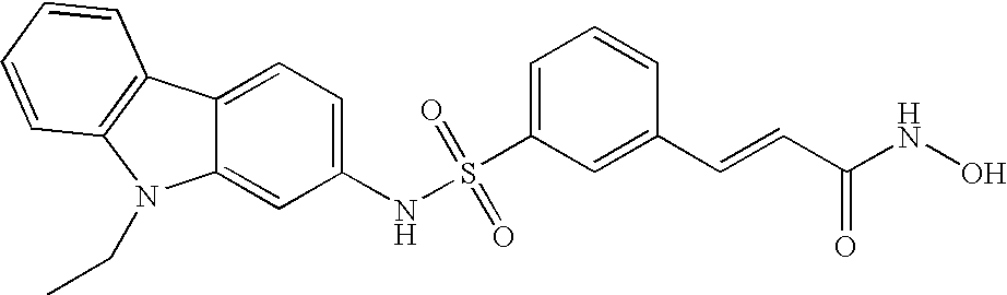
S(C1=CC=CC(C=CC(NO)=O)=C1)(NC1=CC=C2C(=C1)N(CC)C1=C2C=CC=C1)(=O)=O
